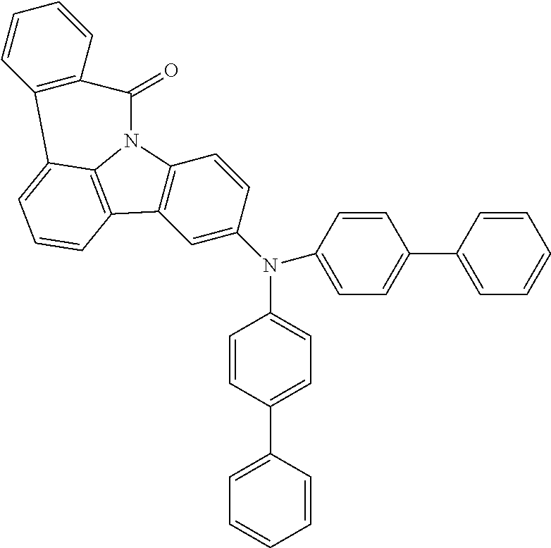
C1=C(C2=CC=C(N(C3=CC=C(C4=CC=CC=C4)C=C3)C3=CC4=C(C=C3)N3C5=C4C=CC=C5C4=C(C3=O)C=CC=C4)C=C2)C=CC=C1
